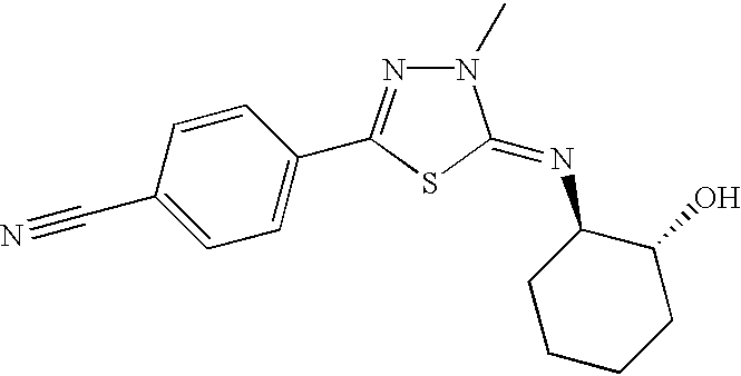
C1=C(C#N)C=CC(C2=NN(C)C(=NC3CCCCC3O)S2)=C1
